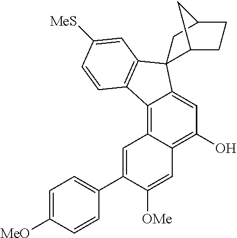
C12=C3C(=C(O)C=C1C1(C4=C2C=CC([MeS])=C4)C2CCC(C1)C2)C=C([OMe])C(C1=CC=C([MeO])C=C1)=C3
